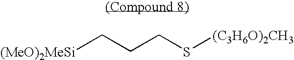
[(MeO)2MeSi]CCCS[(C3H6O)2CH3]
